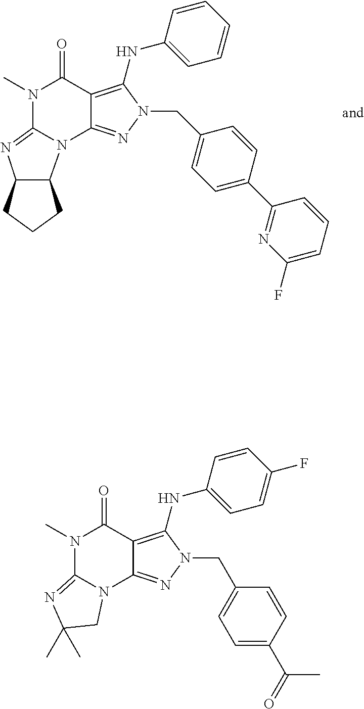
C12=C(NC3=CC=CC=C3)N(CC3=CC=C(C4=NC(F)=CC=C4)C=C3)N=C1N1C3C(CCC3)N=C1N(C)C2=O.N1(C)C2=NC(C)(C)CN2C2=NN(CC3=CC=C(C(C)=O)C=C3)C(NC3=CC=C(F)C=C3)=C2C1=O
